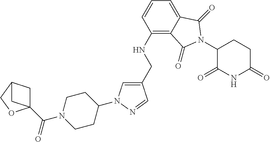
C1(CNC2=C3C(=CC=C2)C(=O)N(C2C(=O)NC(=O)CC2)C3=O)=CN(C2CCN(C(=O)C34CC(CO3)C4)CC2)N=C1
